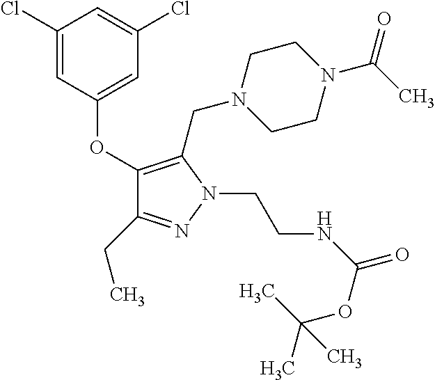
C1(OC2=CC(Cl)=CC(Cl)=C2)=C(CN2CCN(C(C)=O)CC2)N(CCNC(=O)OC(C)(C)C)N=C1CC
